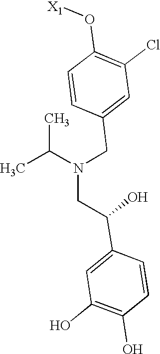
C1=CC(CN(CC(C2=CC(O)=C(O)C=C2)O)C(C)C)=CC(Cl)=C1O[X1]
